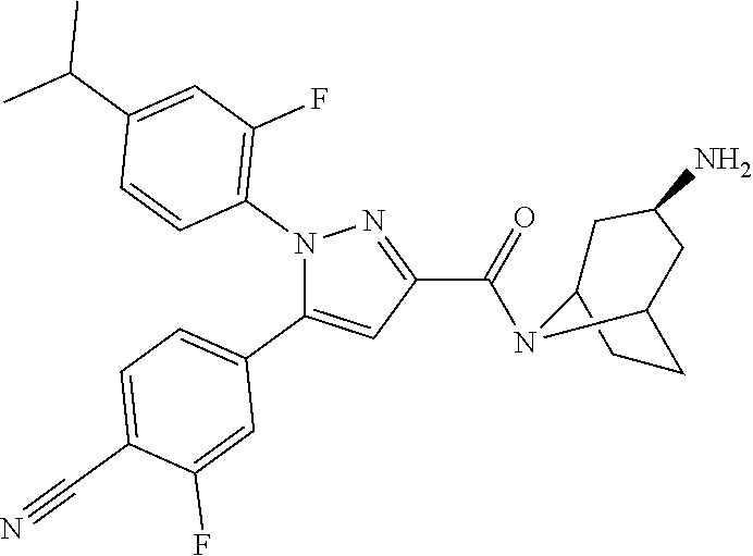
C1=C(C#N)C(F)=CC(C2=CC(C(=O)N3C4CCC3CC(N)C4)=NN2C2=C(F)C=C(C(C)C)C=C2)=C1
